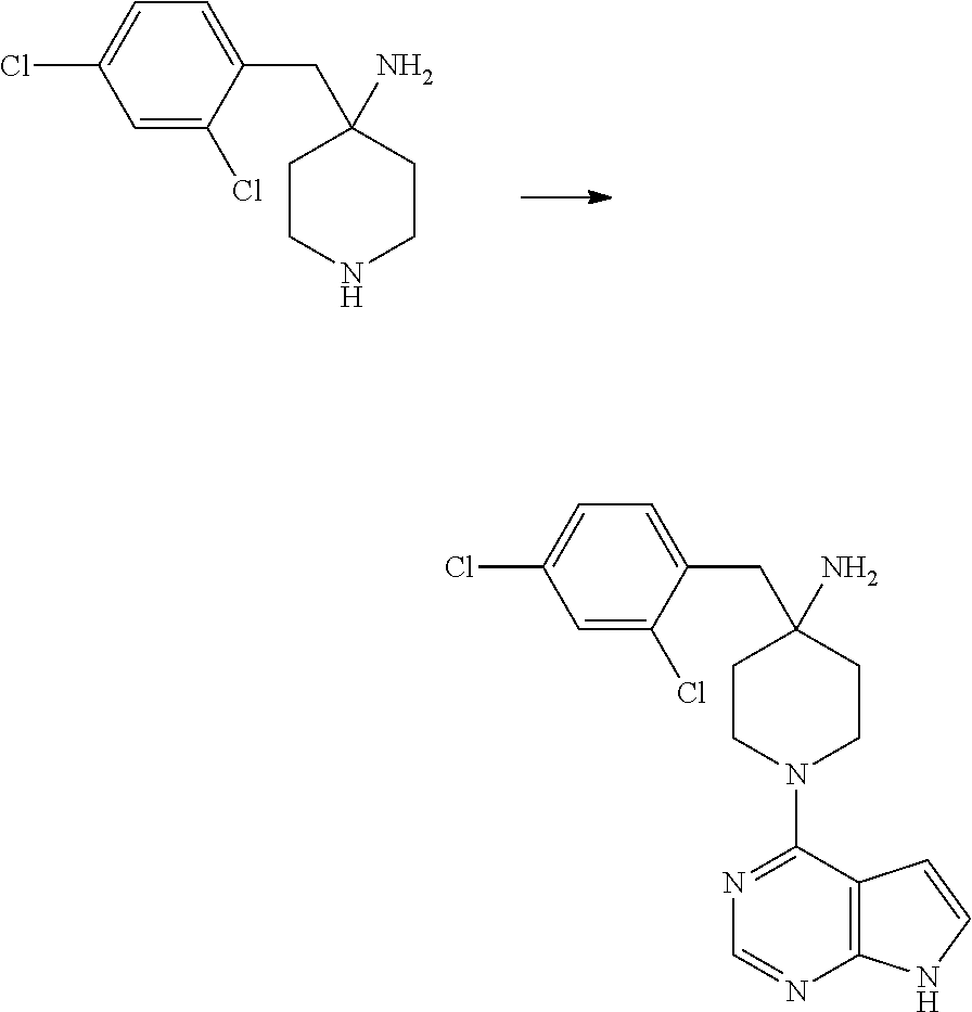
C1=C(Cl)C(CC2(N)CCN(C3=NC=NC4=C3C=CN4)CC2)=CC=C1Cl.C1=C(Cl)C(CC2(N)CCNCC2)=CC=C1Cl
